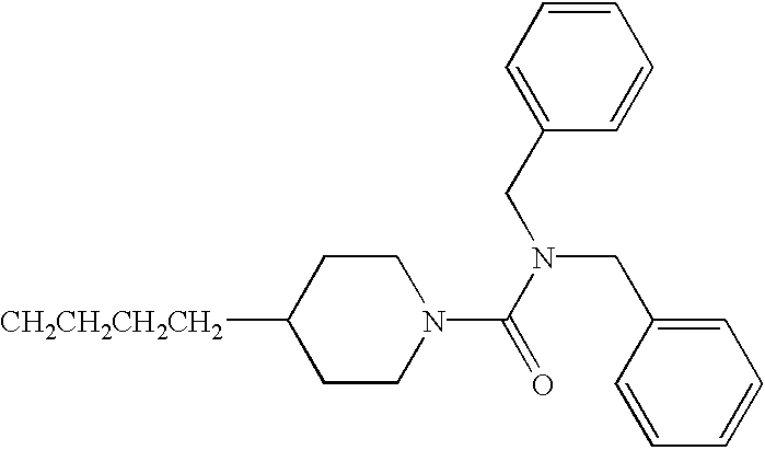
C1CN(C(N(CC2=CC=CC=C2)CC2=CC=CC=C2)=O)CCC1[CH2CH2CH2CH2]
